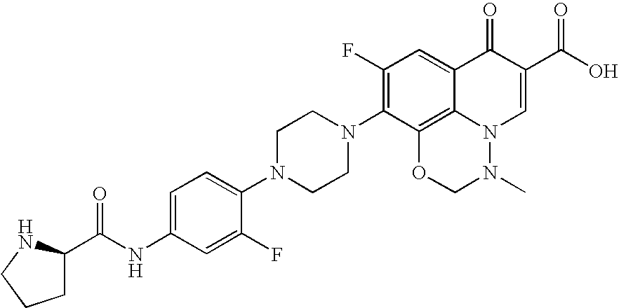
C1=C(NC(=O)C2CCCN2)C=C(F)C(N2CCN(C3=C(F)C=C4C5=C3OCN(C)N5C=C(C(O)=O)C4=O)CC2)=C1
